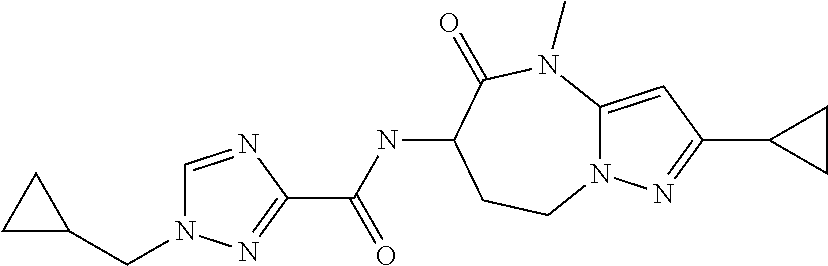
C1=NC(C(=O)NC2C(=O)N(C)C3=CC(C4CC4)=NN3CC2)=NN1CC1CC1
